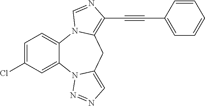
C1=C(Cl)C=C2C(=C1)N1C(=C(C#CC3=CC=CC=C3)N=C1)CC1=CN=NN21
